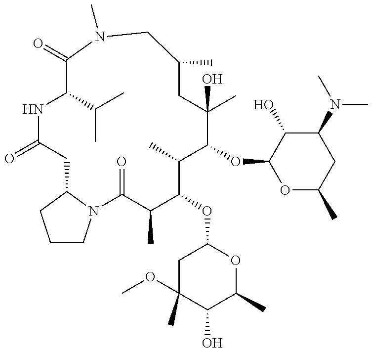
O=C1C(C)C(OC2CC(C)(OC)C(O)C(C)O2)C(C)C(OC2OC(C)CC(N(C)C)C2O)C(C)(O)CC(C)CN(C)C(=O)C(C(C)C)NC(=O)CC2N1CCC2
